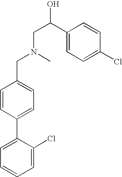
C1=C(C2=CC=C(CN(C)CC(C3=CC=C(Cl)C=C3)O)C=C2)C(Cl)=CC=C1
